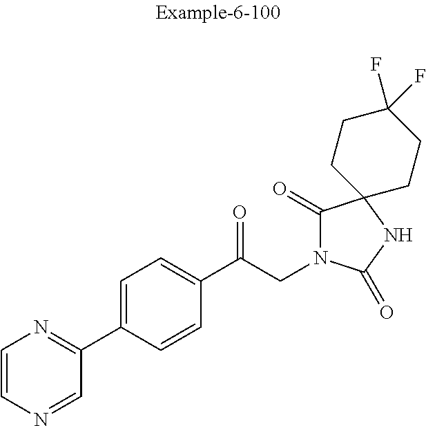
C1=CN=C(C2=CC=C(C(CN3C(=O)C4(NC3=O)CCC(F)(F)CC4)=O)C=C2)C=N1
